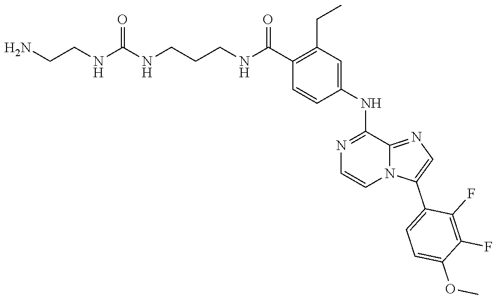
C1=C(C2=CN=C3N2C=CN=C3NC2=CC(CC)=C(C(NCCCNC(NCCN)=O)=O)C=C2)C(F)=C(F)C(OC)=C1
